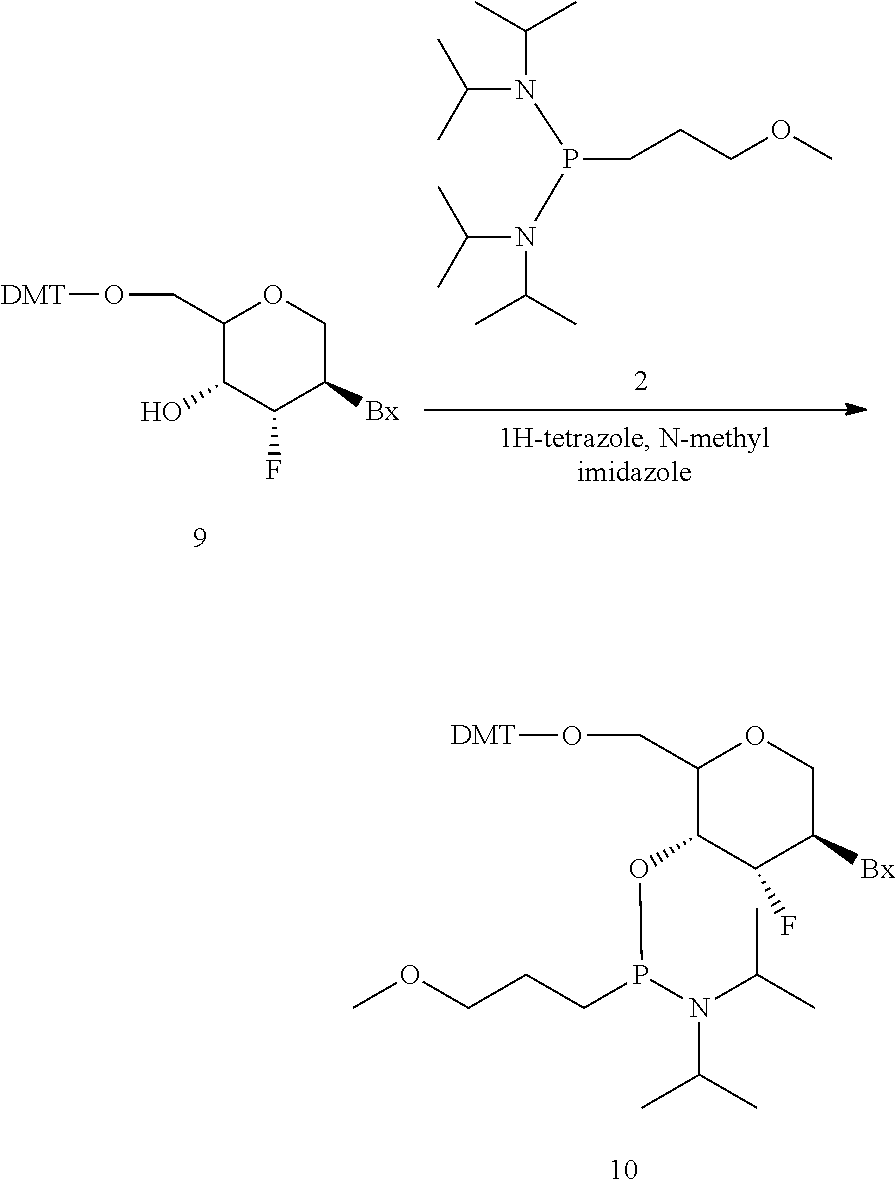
C(C)(N(C(C)C)P(N(C(C)C)C(C)C)CCCOC)C.C1(CO[DMT])C(O)C(F)C([Bx])CO1.C(P(N(C(C)C)C(C)C)OC1C(CO[DMT])OCC([Bx])C1F)CCOC
